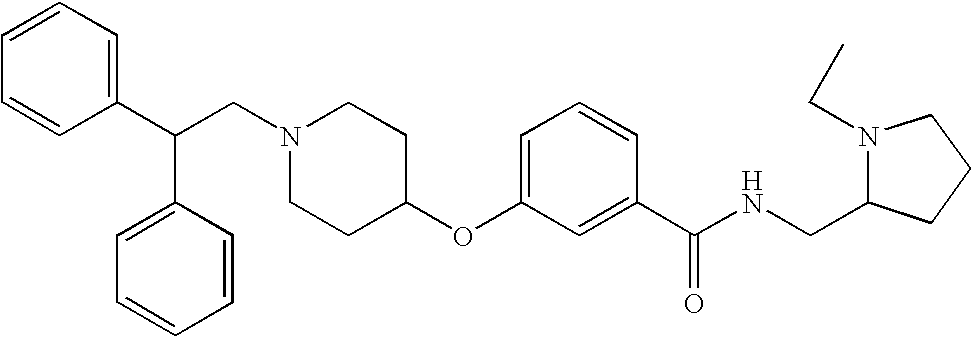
N1(CC(C2=CC=CC=C2)C2=CC=CC=C2)CCC(OC2=CC=CC(C(NCC3N(CC)CCC3)=O)=C2)CC1
